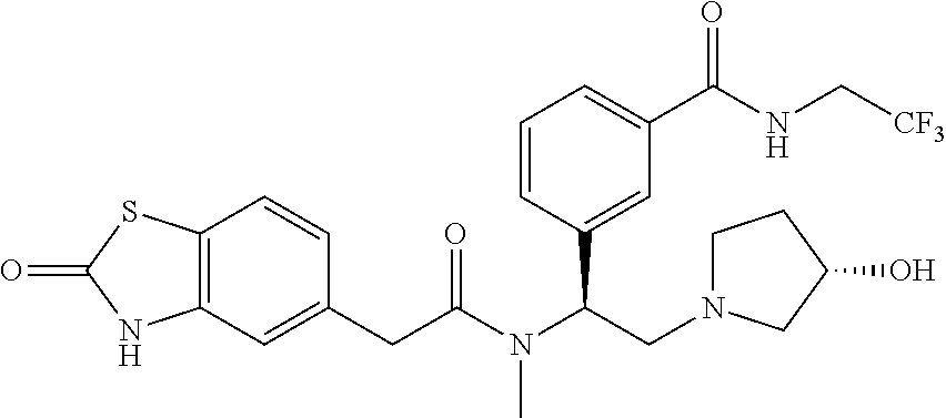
C12=C(SC(=O)N1)C=CC(CC(N(C(CN1CCC(O)C1)C1=CC(C(NC[CF3])=O)=CC=C1)C)=O)=C2
